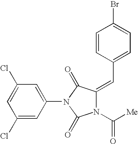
C1(Cl)=CC(Cl)=CC(N2C(=O)N(C([Me])=O)C(=CC3=CC=C(Br)C=C3)C2=O)=C1
